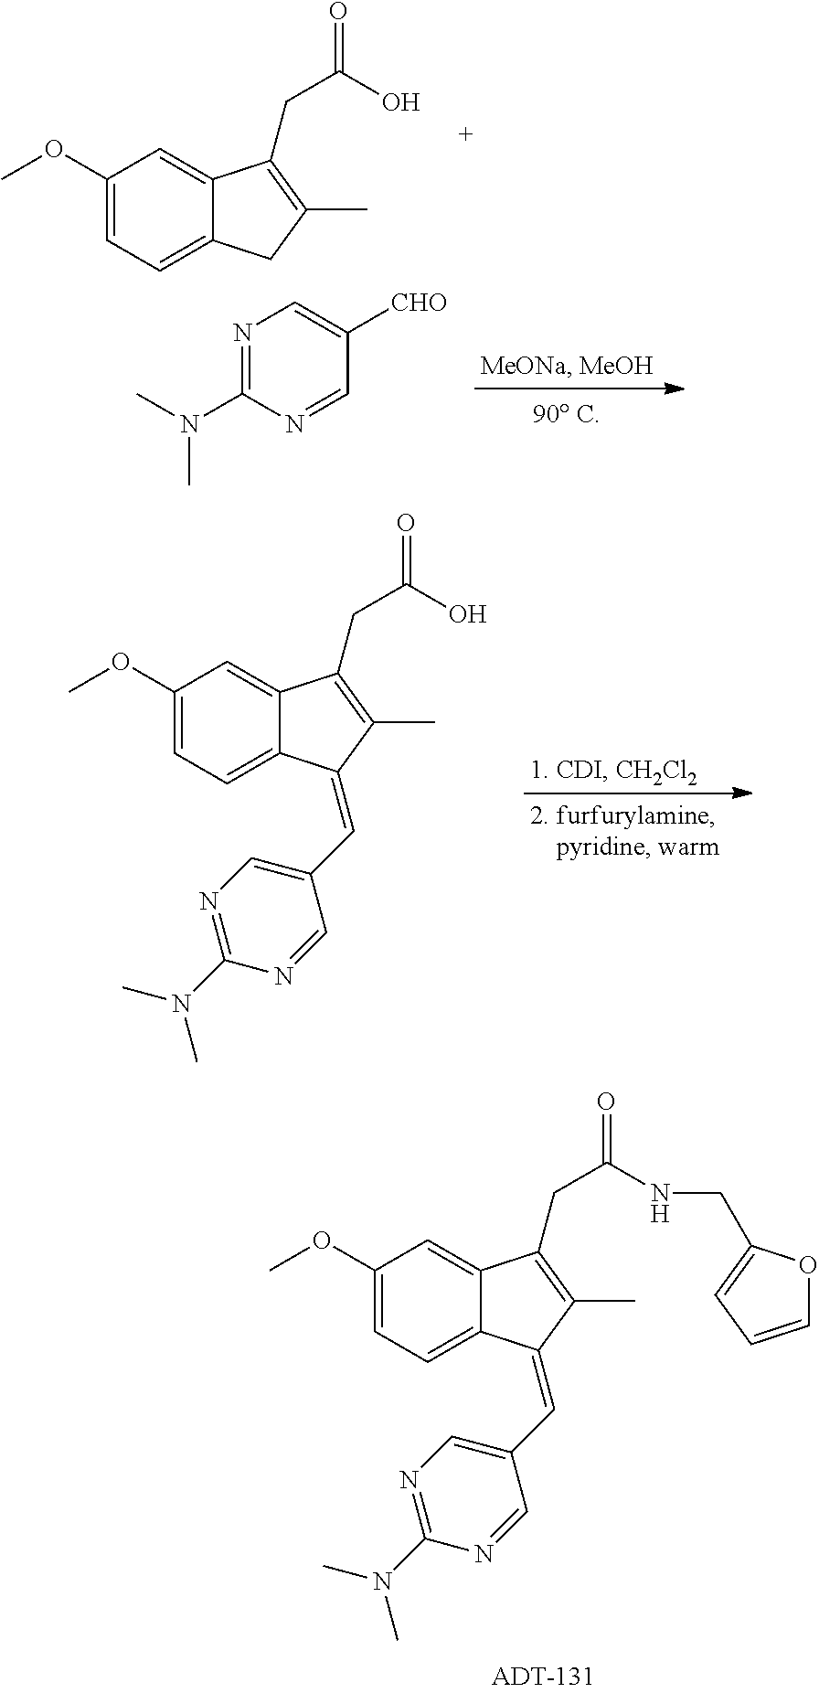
C1(OC)=CC=C2C(=C1)C(CC(=O)NCC1=CC=CO1)=C(C)C2=CC1=CN=C(N(C)C)N=C1.C1(OC)=CC=C2C(=C1)C(CC(=O)O)=C(C)C2.N1=C(N(C)C)N=CC([CHO])=C1.C1(OC)=CC=C2C(=C1)C(CC(=O)O)=C(C)C2=CC1=CN=C(N(C)C)N=C1
